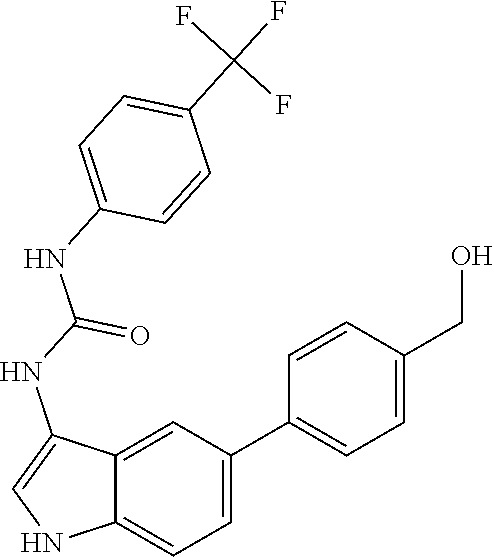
C12=CC=C(C3=CC=C(CO)C=C3)C=C1C(NC(NC1=CC=C(C(F)(F)F)C=C1)=O)=CN2
